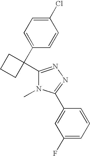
C1(Cl)=CC=C(C2(C3=NN=C(C4=CC(F)=CC=C4)N3C)CCC2)C=C1
